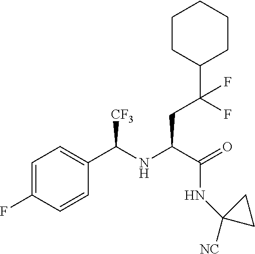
C1(C(CC(C(=O)NC2([NC])CC2)NC(C2=CC=C(F)C=C2)[CF3])(F)F)CCCCC1
